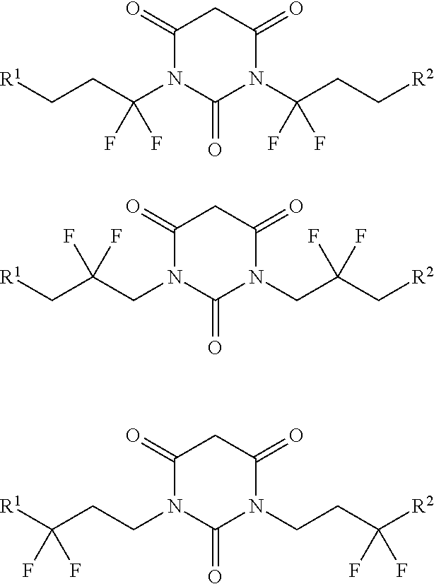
C1(=O)N(C(CC[R1])(F)F)C(=O)N(C(CC[R2])(F)F)C(=O)C1.C1(=O)N(CC(C[R1])(F)F)C(=O)N(CC(C[R2])(F)F)C(=O)C1.C1(=O)N(CCC(F)(F)[R1])C(=O)N(CCC([R2])(F)F)C(=O)C1
